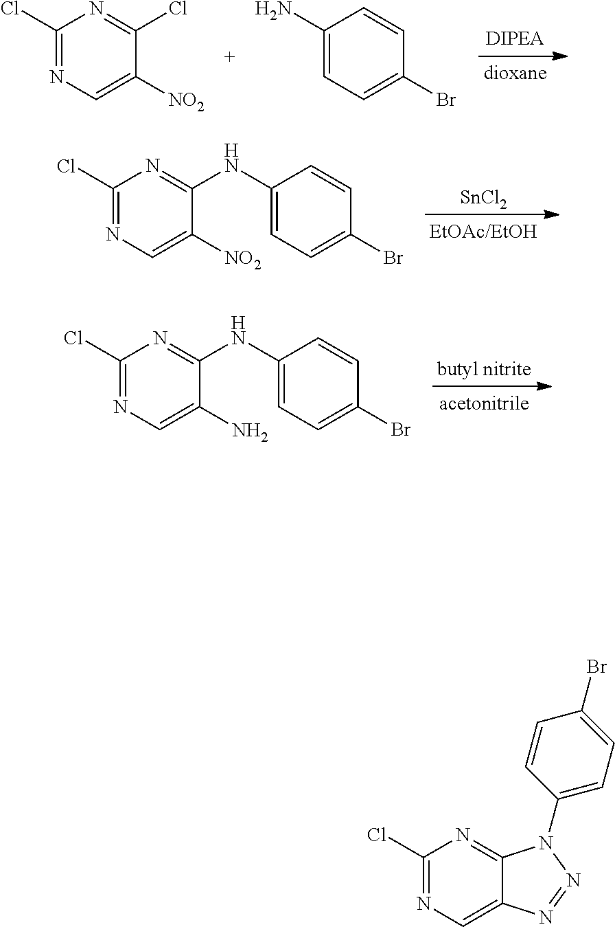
C1(Cl)=NC=C([NO2])C(Cl)=N1.C1(N)=CC=C(Br)C=C1.[SnCl2].C1(Cl)=NC=C([NO2])C(NC2=CC=C(Br)C=C2)=N1.C1(Cl)=NC=C(N)C(NC2=CC=C(Br)C=C2)=N1.C1(Cl)=NC=C2C(=N1)N(C1=CC=C(Br)C=C1)N=N2
